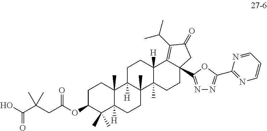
OC(C(CC(OC1C(C)(C)C2([H])C(C)(CC1)C1([H])C(C)(CC2)C2(C)C([H])(CC1)C1=C(C(C)C)C(=O)CC1(C1=NN=C(C3=NC=CC=N3)O1)CC2)=O)(C)C)=O
